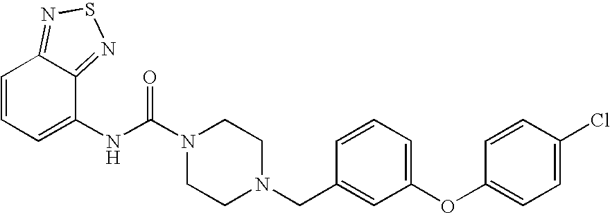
N(C(N1CCN(CC2=CC(OC3=CC=C(Cl)C=C3)=CC=C2)CC1)=O)C1=CC=CC2=NSN=C12
